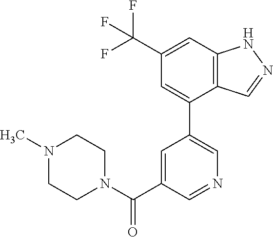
C12=C(C=C(C(F)(F)F)C=C1C1=CN=CC(C(N3CCN(C)CC3)=O)=C1)NN=C2
